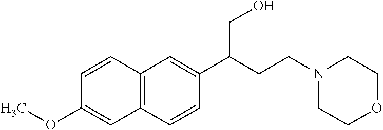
C12=C(C=CC(C(CCN3CCOCC3)CO)=C1)C=C(OC)C=C2
